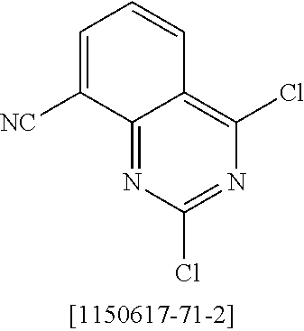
C1([NC])=CC=CC2=C(Cl)N=C(Cl)N=C12
